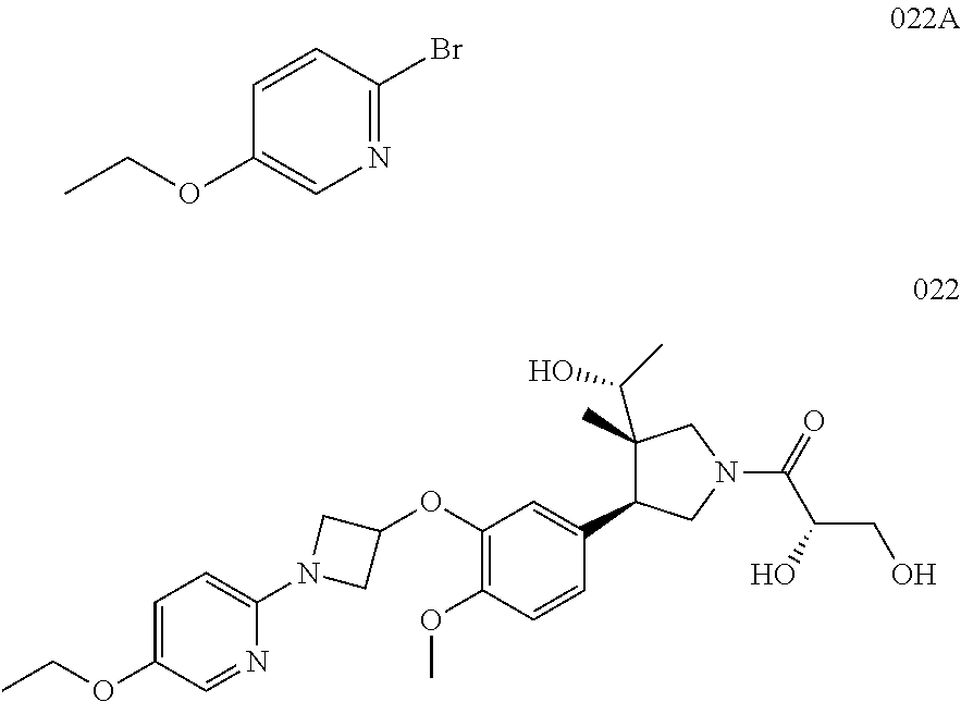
C1=CC(Br)=NC=C1OCC.C1=C(OCC)C=NC(N2CC(OC3=C(OC)C=CC(C4C(C(O)C)(C)CN(C(C(CO)O)=O)C4)=C3)C2)=C1
